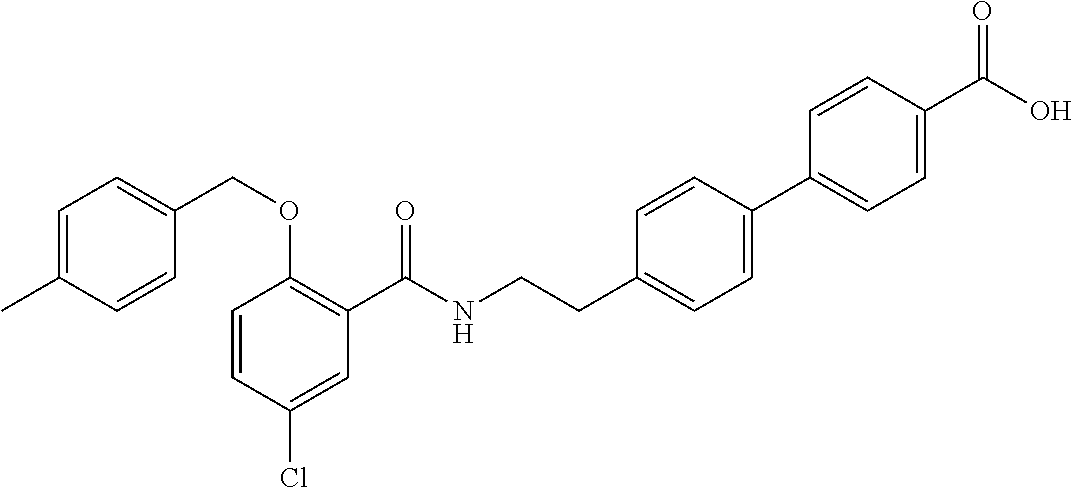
C1=CC(Cl)=CC(C(NCCC2=CC=C(C3=CC=C(C(O)=O)C=C3)C=C2)=O)=C1OCC1=CC=C(C)C=C1
